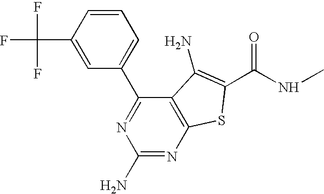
C1(C(F)(F)F)=CC(C2=NC(N)=NC3=C2C(N)=C(C(NC)=O)S3)=CC=C1
